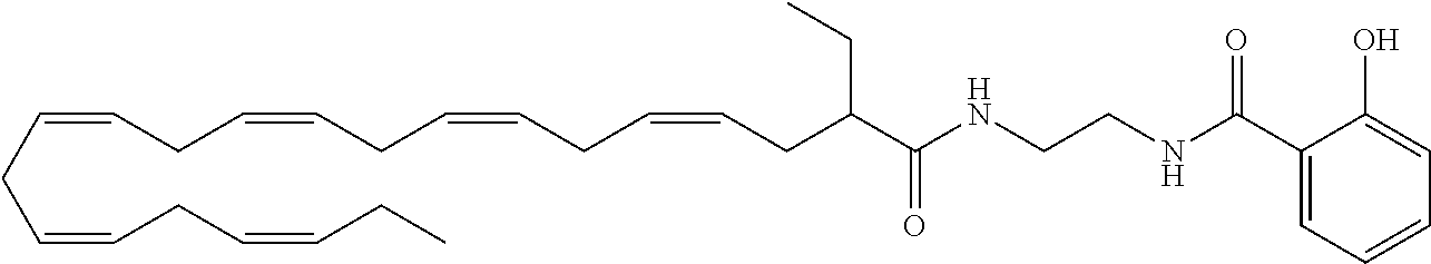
C(CC=CCC=CCC)=CCC=CCC=CCC=CCC(CC)C(=O)NCCNC(C1=CC=CC=C1O)=O
